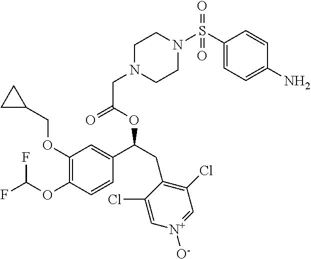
C1(OCC2CC2)=C(OC(F)F)C=CC(C(CC2=C(Cl)C=[N+]([O-])C=C2Cl)OC(CN2CCN(S(C3=CC=C(N)C=C3)(=O)=O)CC2)=O)=C1
